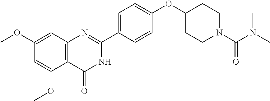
C1(OC)=CC2=C(C(OC)=C1)C(=O)NC(C1=CC=C(OC3CCN(C(N(C)C)=O)CC3)C=C1)=N2
